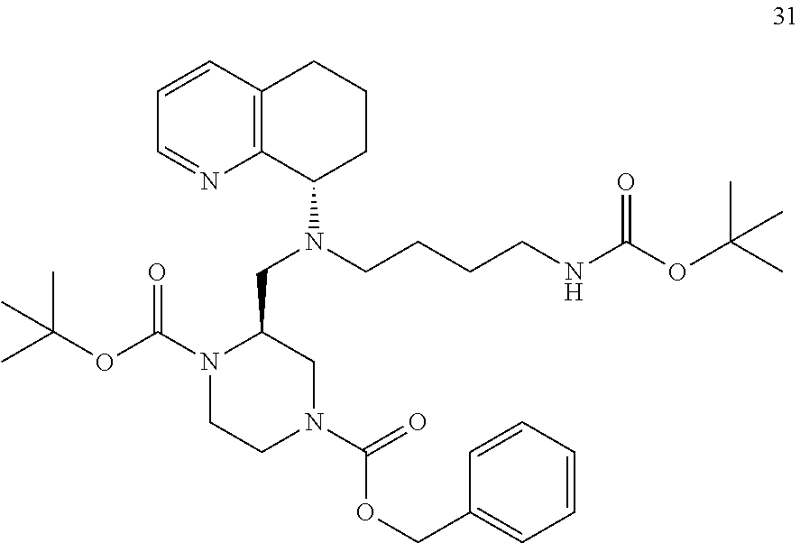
C1(COC(N2CC(CN(C3CCCC4=C3N=CC=C4)CCCCNC(OC(C)(C)C)=O)N(C(OC(C)(C)C)=O)CC2)=O)=CC=CC=C1
